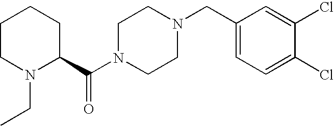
C1CN(CC)C(C(N2CCN(CC3=CC=C(Cl)C(Cl)=C3)CC2)=O)CC1
